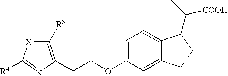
C1=C(OCCC2=C([R3])[X]C([R4])=N2)C=C2C(=C1)C(C([COOH])C)CC2
